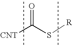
[CNT]C(S[R])=O
